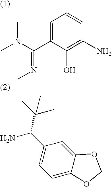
C1=C(C(N(C)C)=NC)C(O)=C(N)C=C1.NC(C1=CC=C2C(=C1)OCO2)C(C)(C)C
